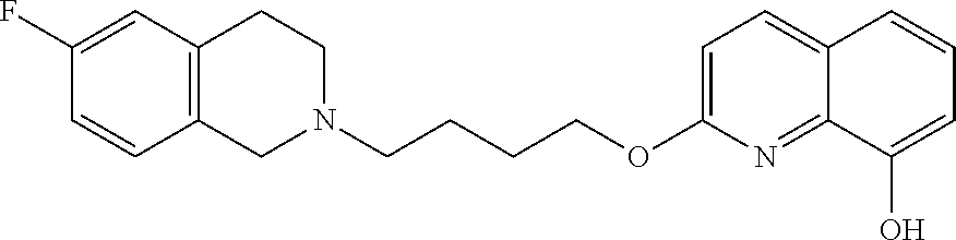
C12=C(CCN(CCCCOC3=CC=C4C(=N3)C(O)=CC=C4)C1)C=C(F)C=C2
